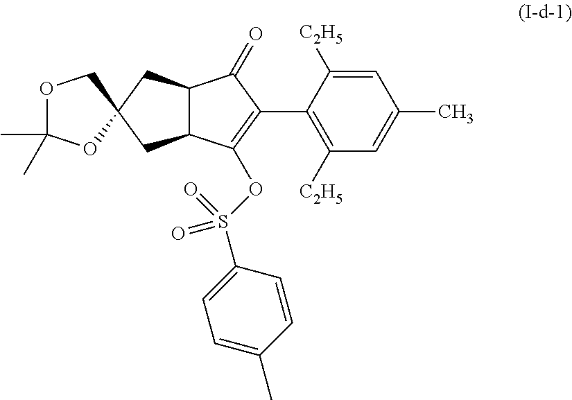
O1C(C)(C)OC2(C1)CC1C(C2)C(=O)C(C2=C([C2H5])C=C(C)C=C2[C2H5])=C1OS(C1=CC=C(C)C=C1)(=O)=O
